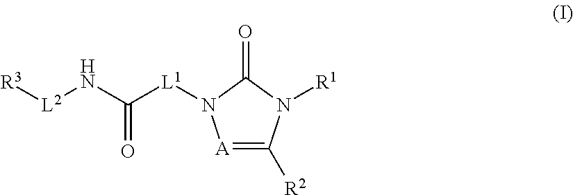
[A]1=C([R2])N([R1])C(=O)N1[L1]C(=O)N[L2][R3]
